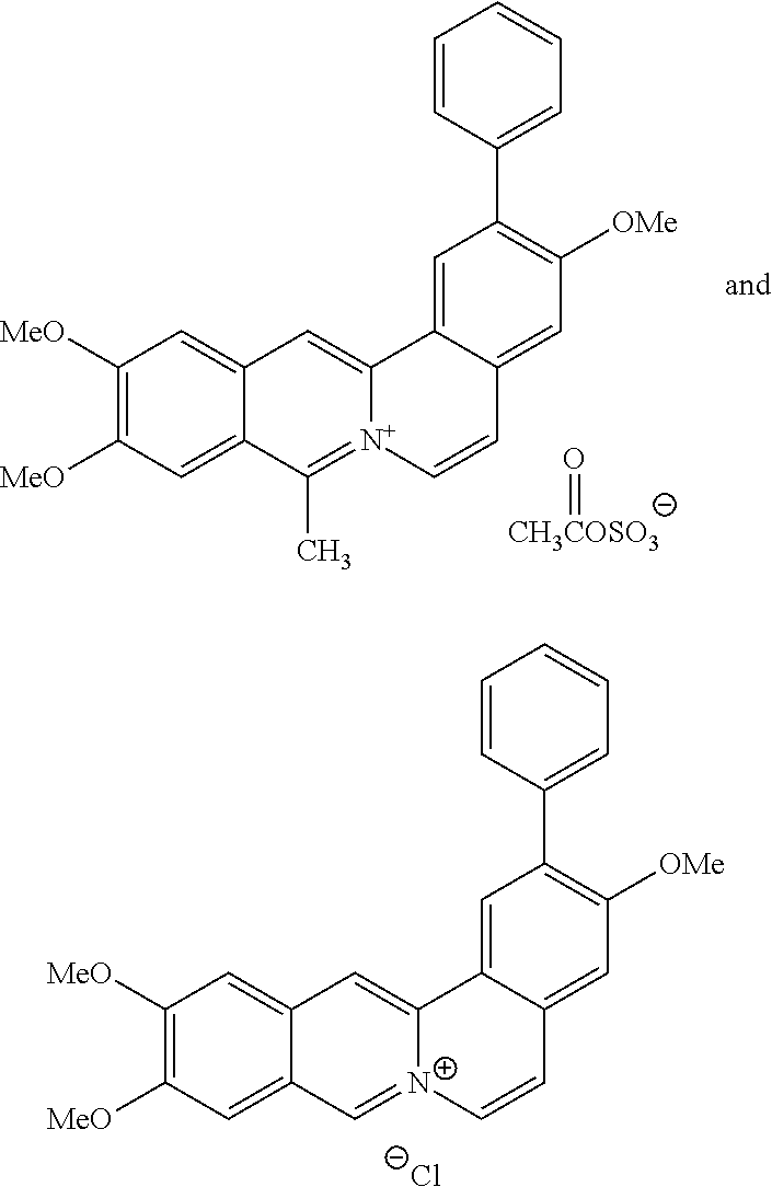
C12=CC(C3=CC=CC=C3)=C([OMe])C=C1C=C[N+]1=CC3=CC([MeO])=C([MeO])C=C3C=C21.[Cl-].[CH3COSO3]=O.C12=CC(C3=CC=CC=C3)=C([OMe])C=C1C=C[N+]1=C(C)C3=CC([MeO])=C([MeO])C=C3C=C21
